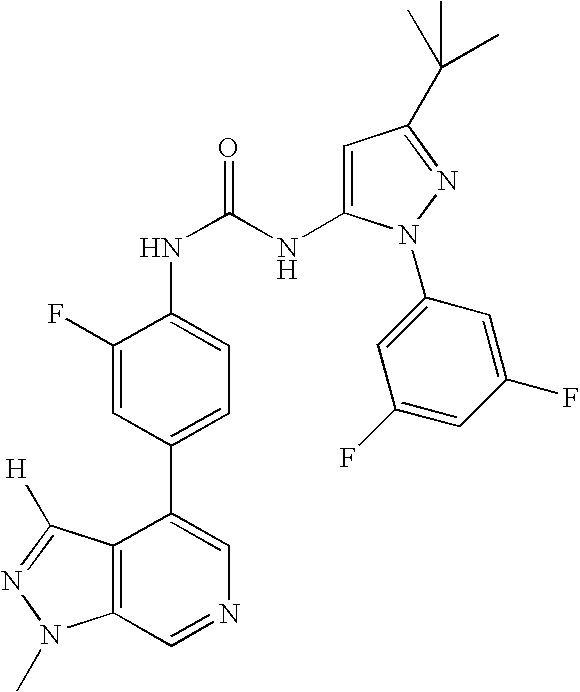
C12=C(C=NC=C1C1=CC=C(NC(NC3=CC(C(C)(C)C)=NN3C3=CC(F)=CC(F)=C3)=O)C(F)=C1)N(C)N=C2[H]
